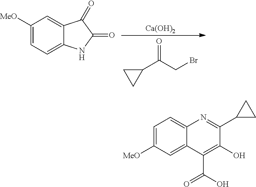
C1([MeO])=CC=C2C(=C1)C(=O)C(=O)N2.[Ca(OH)2].C1(C(CBr)=O)CC1.C1=C([MeO])C=C2C(=C1)N=C(C1CC1)C(O)=C2C(O)=O
